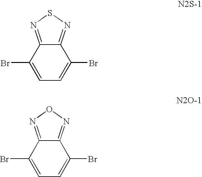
C1=C(Br)C2=NSN=C2C(Br)=C1.C1=C(Br)C2=NON=C2C(Br)=C1
